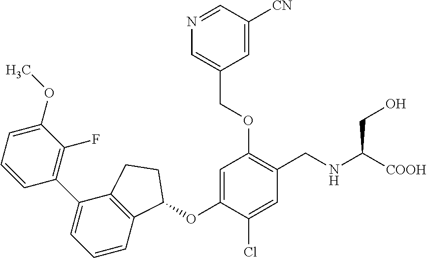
C1=CC=C(OC)C(F)=C1C1=CC=CC2=C1CCC2OC1=CC(OCC2=CN=CC([CN])=C2)=C(CNC(CO)[COOH])C=C1Cl
